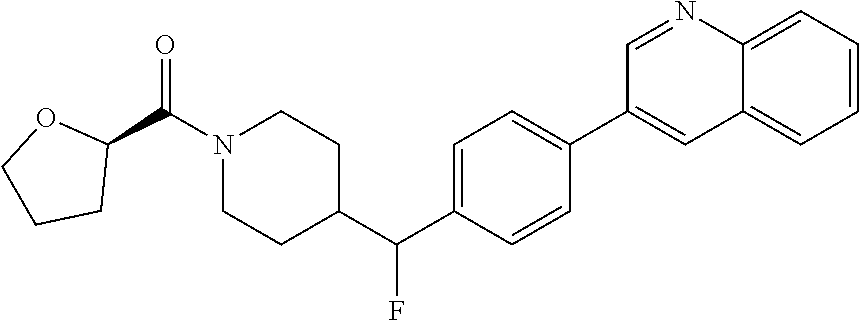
C1=C2C(=CC=C1)C=C(C1=CC=C(C(C3CCN(C(C4OCCC4)=O)CC3)F)C=C1)C=N2
